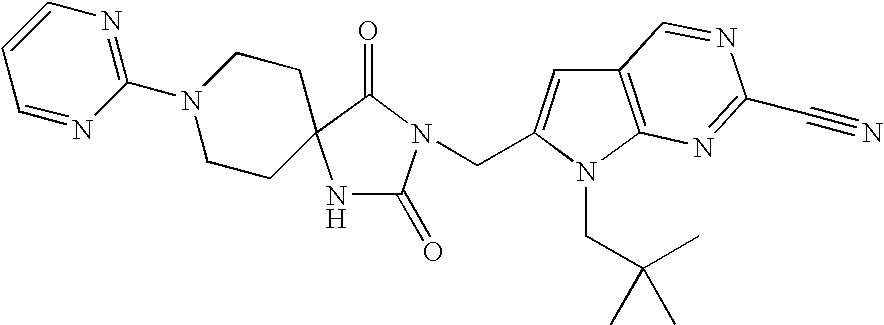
C1=CN=C(N2CCC3(CC2)NC(=O)N(CC2=CC4=C(N2CC(C)(C)C)N=C(C#N)N=C4)C3=O)N=C1
